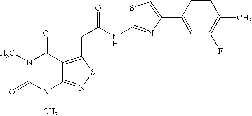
N1(C)C(=O)N(C)C2=NSC(CC(NC3=NC(C4=CC(F)=C(C)C=C4)=CS3)=O)=C2C1=O
